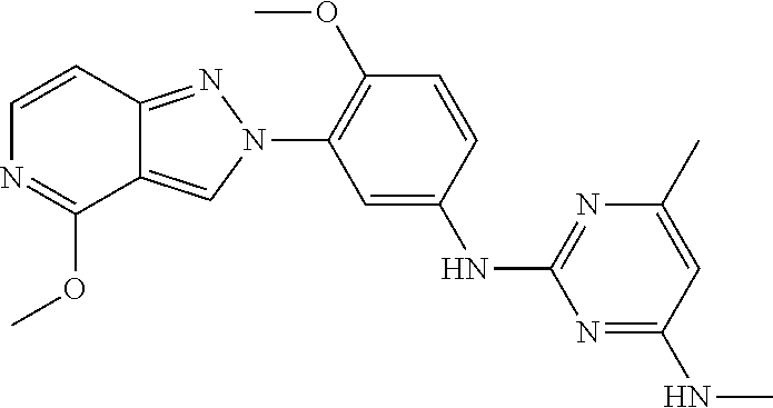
C1=CC2=NN(C3=C(OC)C=CC(NC4=NC(C)=CC(NC)=N4)=C3)C=C2C(OC)=N1
